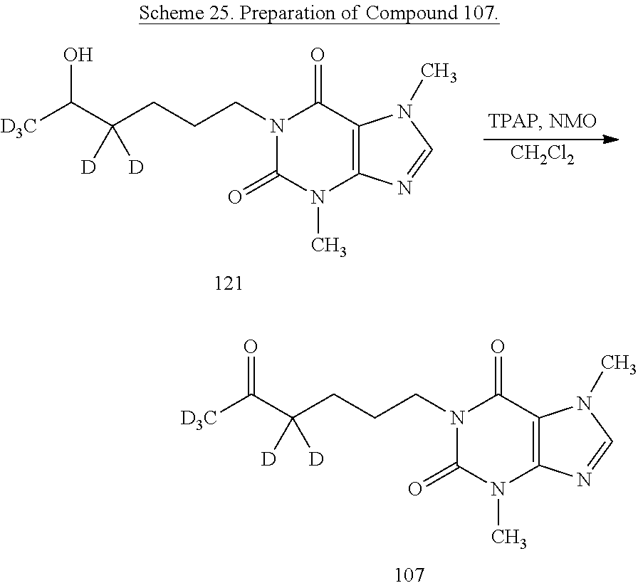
N1(CCCC(C(=O)[D3C])([D])[D])C(=O)N(C)C2=C(C1=O)N(C)C=N2.N1(CCCC(C(O)[D3C])([D])[D])C(=O)N(C)C2=C(C1=O)N(C)C=N2.[CH2Cl2]
